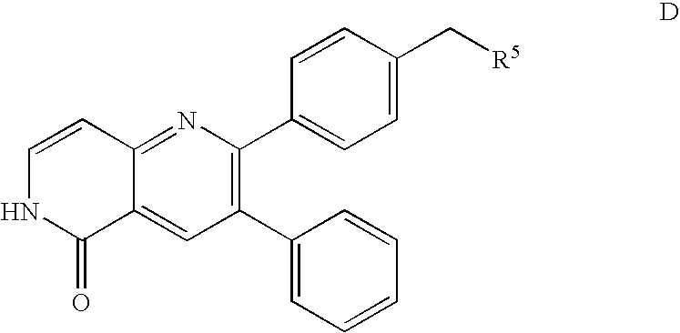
C1=CC2=NC(C3=CC=C(C[R5])C=C3)=C(C3=CC=CC=C3)C=C2C(=O)N1
